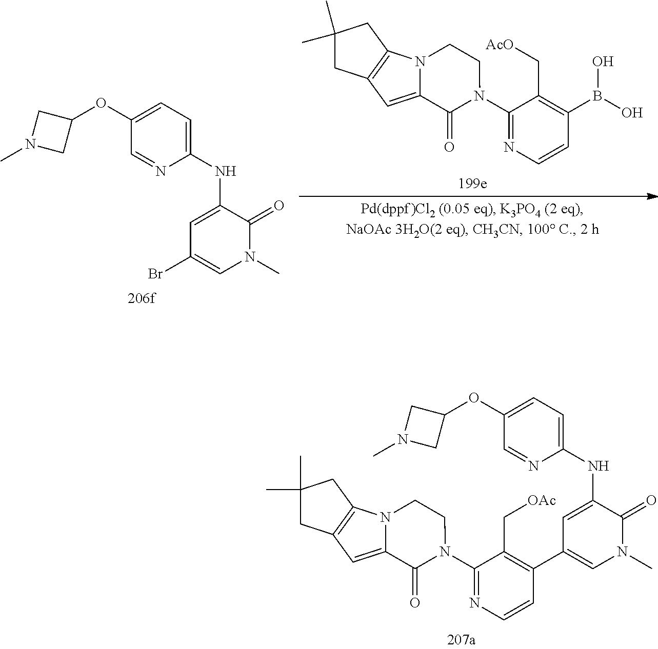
C1(N2C(=O)C3=CC4=C(N3CC2)CC(C)(C)C4)=NC=CC(B(O)O)=C1C[AcO].N(C1=CC(Br)=CN(C)C1=O)C1=CC=C(OC2CN(C)C2)C=N1.C1(N2C(=O)C3=CC4=C(N3CC2)CC(C)(C)C4)=NC=CC(C2=CN(C)C(=O)C(NC3=CC=C(OC4CN(C)C4)C=N3)=C2)=C1C[OAc]
